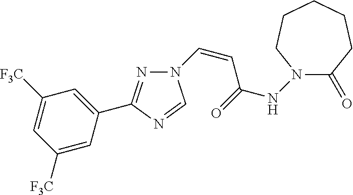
N1=C(C2=CC([F3C])=CC([F3C])=C2)N=CN1C=CC(NN1C(=O)CCCCC1)=O
